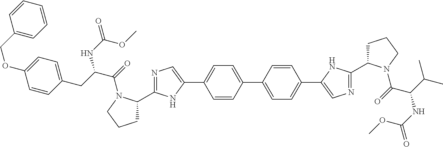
N1=C(C2CCCN2C(=O)C(CC2=CC=C(OCC3=CC=CC=C3)C=C2)NC(=O)OC)NC(C2=CC=C(C3=CC=C(C4=CN=C(C5CCCN5C(=O)C(C(C)C)NC(=O)OC)N4)C=C3)C=C2)=C1
